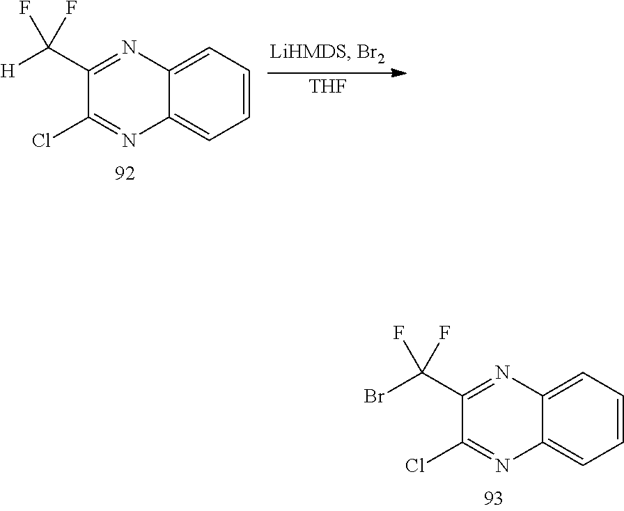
C1=CC=C2C(=C1)N=C(Cl)C(C([H])(F)F)=N2.[THF].C1=CC=C2C(=C1)N=C(Cl)C(C(Br)(F)F)=N2
